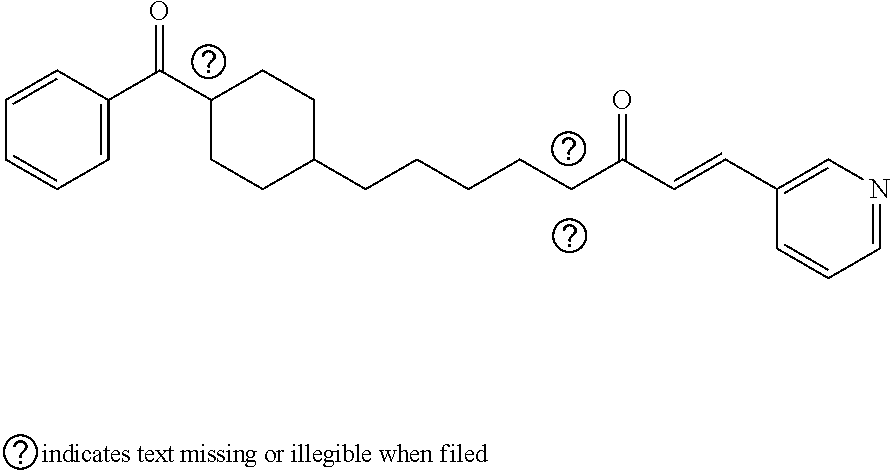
C1=C(C(C2CCC(CCCCCC(C=CC3=CN=CC=C3)=O)CC2)=O)C=CC=C1
